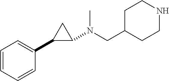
C1=CC=CC(C2C(N(CC3CCNCC3)C)C2)=C1
